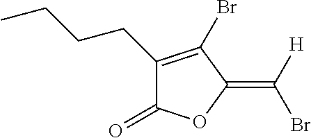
C1(CCCC)=C(Br)C(=C([H])Br)OC1=O
